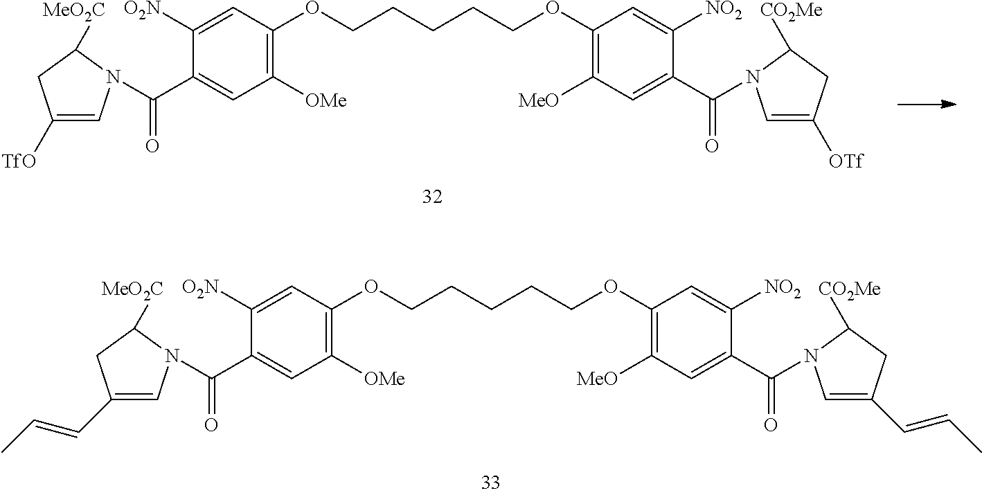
C1(C(=O)N2C=C([TfO])CC2[MeO2C])=CC([OMe])=C(OCCCCCOC2=C([MeO])C=C(C(=O)N3C=C([OTf])CC3[CO2Me])C([NO2])=C2)C=C1[O2N].C1(C(=O)N2C=C(C=CC)CC2[MeO2C])=CC([OMe])=C(OCCCCCOC2=C([MeO])C=C(C(=O)N3C=C(C=CC)CC3[CO2Me])C([NO2])=C2)C=C1[O2N]
